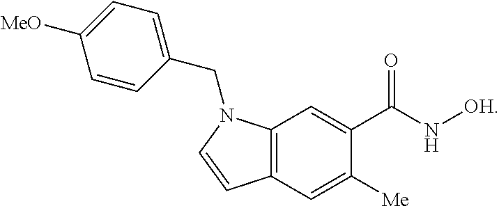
C12=C(C=C([Me])C(C(N[OH])=O)=C1)C=CN2CC1=CC=C([MeO])C=C1
